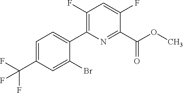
FC(F)(F)C1=CC=C(C2=C(F)C=C(F)C(C(OC)=O)=N2)C(Br)=C1
